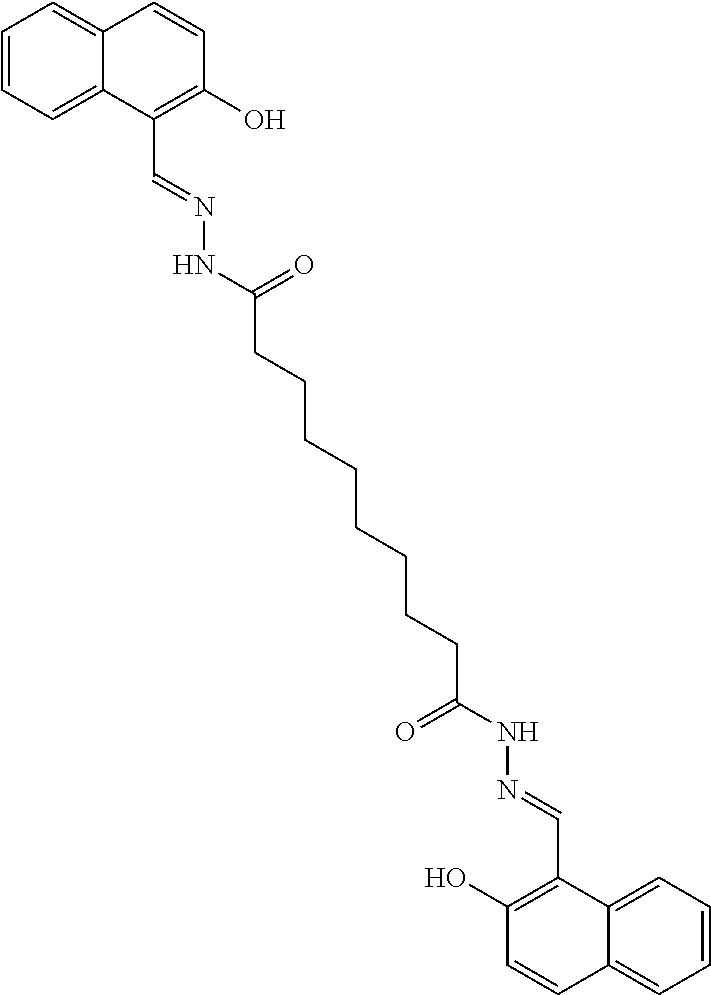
C1=C2C(=CC=C1)C(C=NNC(CCCCCCCCC(NN=CC1=C(O)C=CC3=CC=CC=C13)=O)=O)=C(O)C=C2
